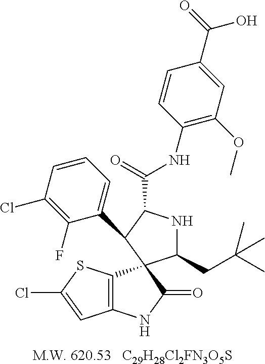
[C29H28Cl2FN3O5S].C12=C(C3(C(=O)N1)C(CC(C)(C)C)NC(C(=O)NC1=C(OC)C=C(C(O)=O)C=C1)C3C1=CC=CC(Cl)=C1F)SC(Cl)=C2
